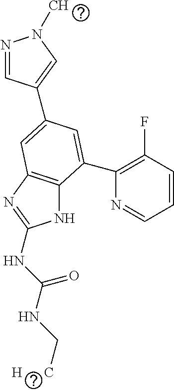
N1C2=C(N=C1NC(NC[H      C])=O)C=C(C1=CN(C)N=C1)C=C2C1=C(F)C=CC=N1
